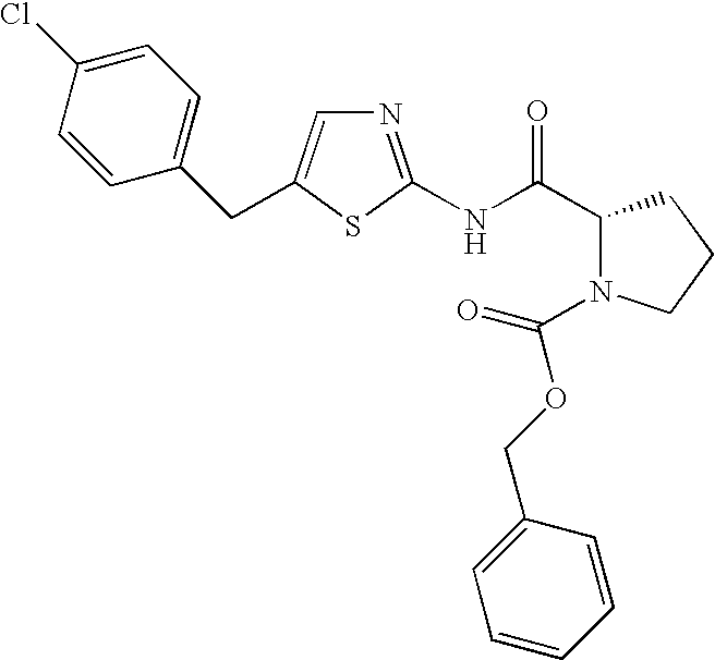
N(C(C1N(C(OCC2=CC=CC=C2)=O)CCC1)=O)C1=NC=C(CC2=CC=C(Cl)C=C2)S1
